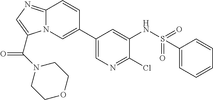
C12=NC=C(C(N3CCOCC3)=O)N1C=C(C1=CN=C(Cl)C(NS(=O)(=O)C3=CC=CC=C3)=C1)C=C2
